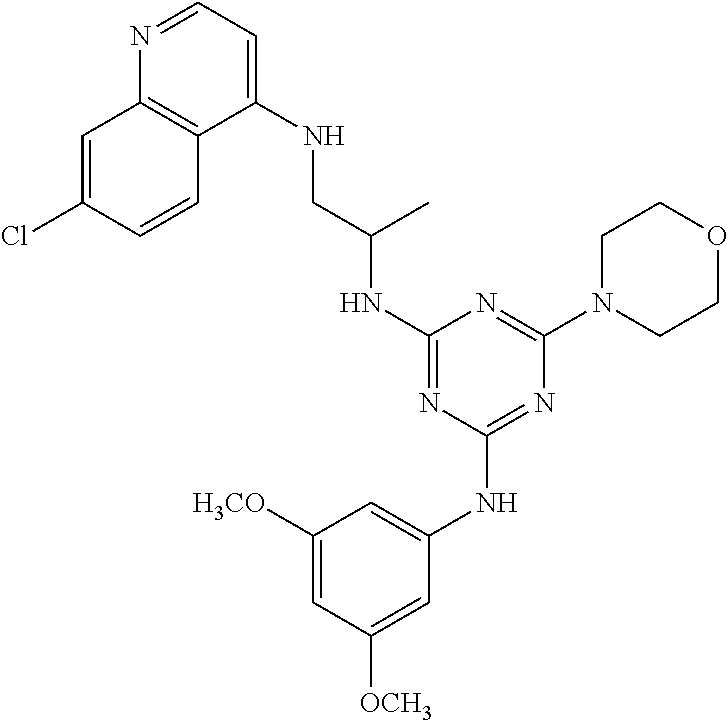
C1(NC(CNC2=CC=NC3=C2C=CC(Cl)=C3)C)=NC(NC2=CC([H3CO])=CC([OCH3])=C2)=NC(N2CCOCC2)=N1
